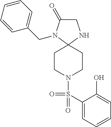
C1C(=O)N(CC2=CC=CC=C2)C2(N1)CCN(S(C1=CC=CC=C1O)(=O)=O)CC2
